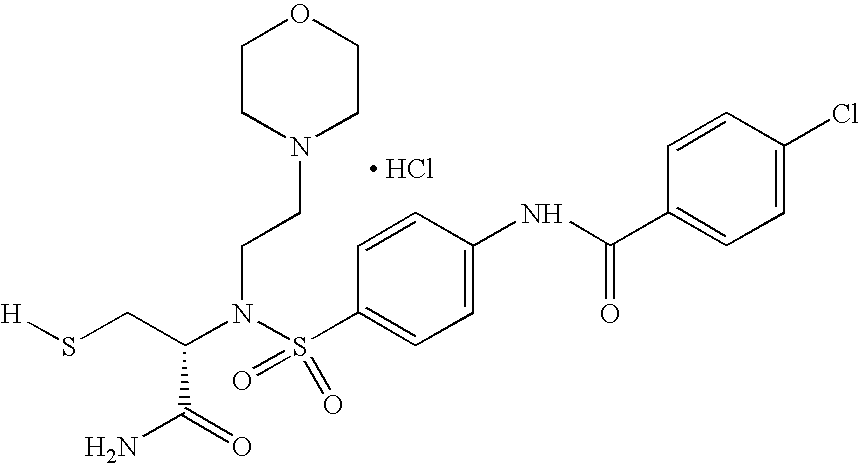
N(C(CS[H])C(=O)N)(S(=O)(=O)C1=CC=C(NC(C2=CC=C(Cl)C=C2)=O)C=C1)CCN1CCOCC1.[ HCl]
